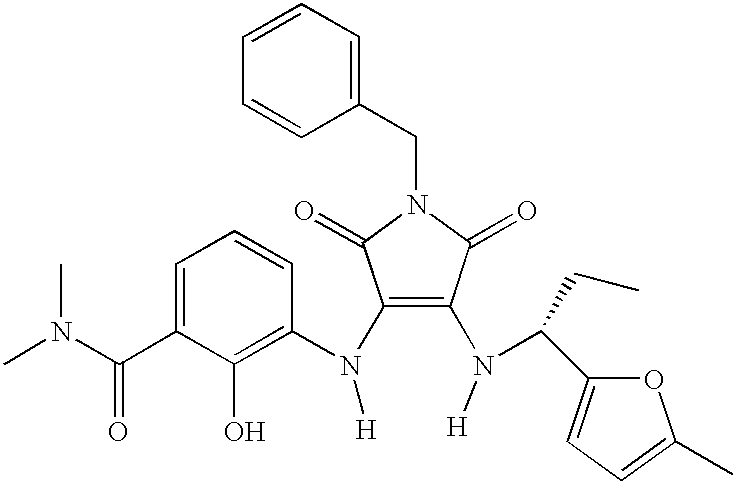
C1(N([H])C2=C(O)C(C(N(C)C)=O)=CC=C2)=C(N([H])C(C2=CC=C(C)O2)CC)C(=O)N(CC2=CC=CC=C2)C1=O
